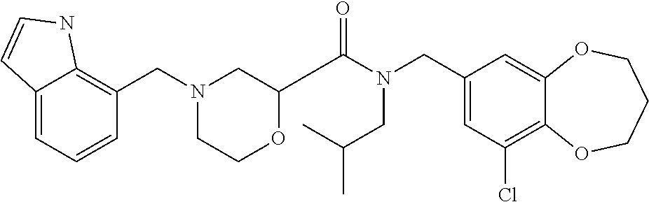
C1(CN(C(=O)C2OCCN(CC3=C4C(=CC=C3)C=CN4)C2)CC(C)C)=CC(Cl)=C2C(=C1)OCCCO2
